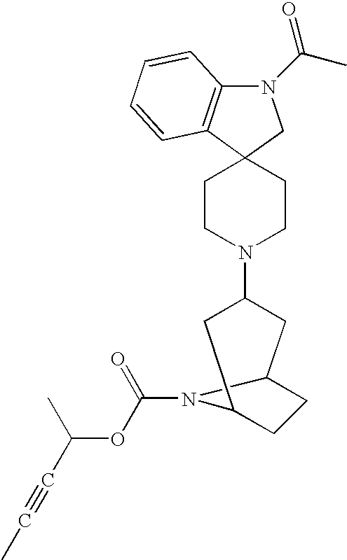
C1CN(C2CC3CCC(C2)N3C(=O)OC(C#CC)C)CCC12CN(C(C)=O)C1=C2C=CC=C1
